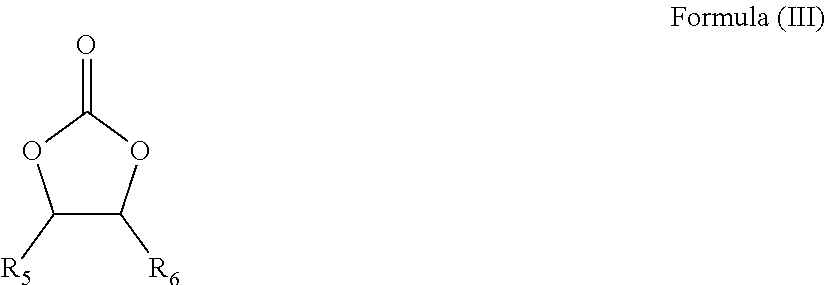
O1C([R5])C([R6])OC1=O
